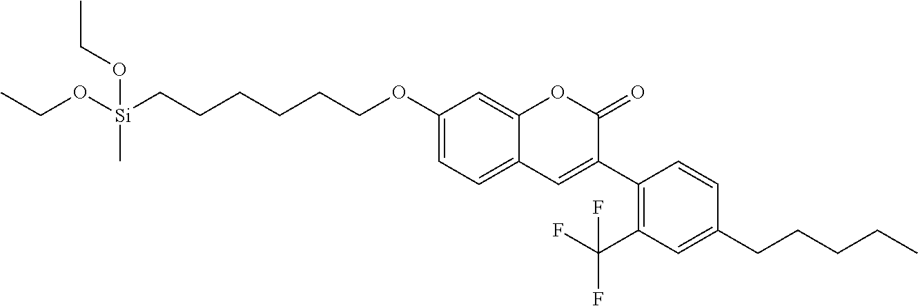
C1(OCCCCCC[Si](C)(OCC)OCC)=CC=C2C(=C1)OC(=O)C(C1=C(C(F)(F)F)C=C(CCCCC)C=C1)=C2
